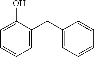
C1=C(CC2=CC=CC=C2)C(O)=CC=C1
